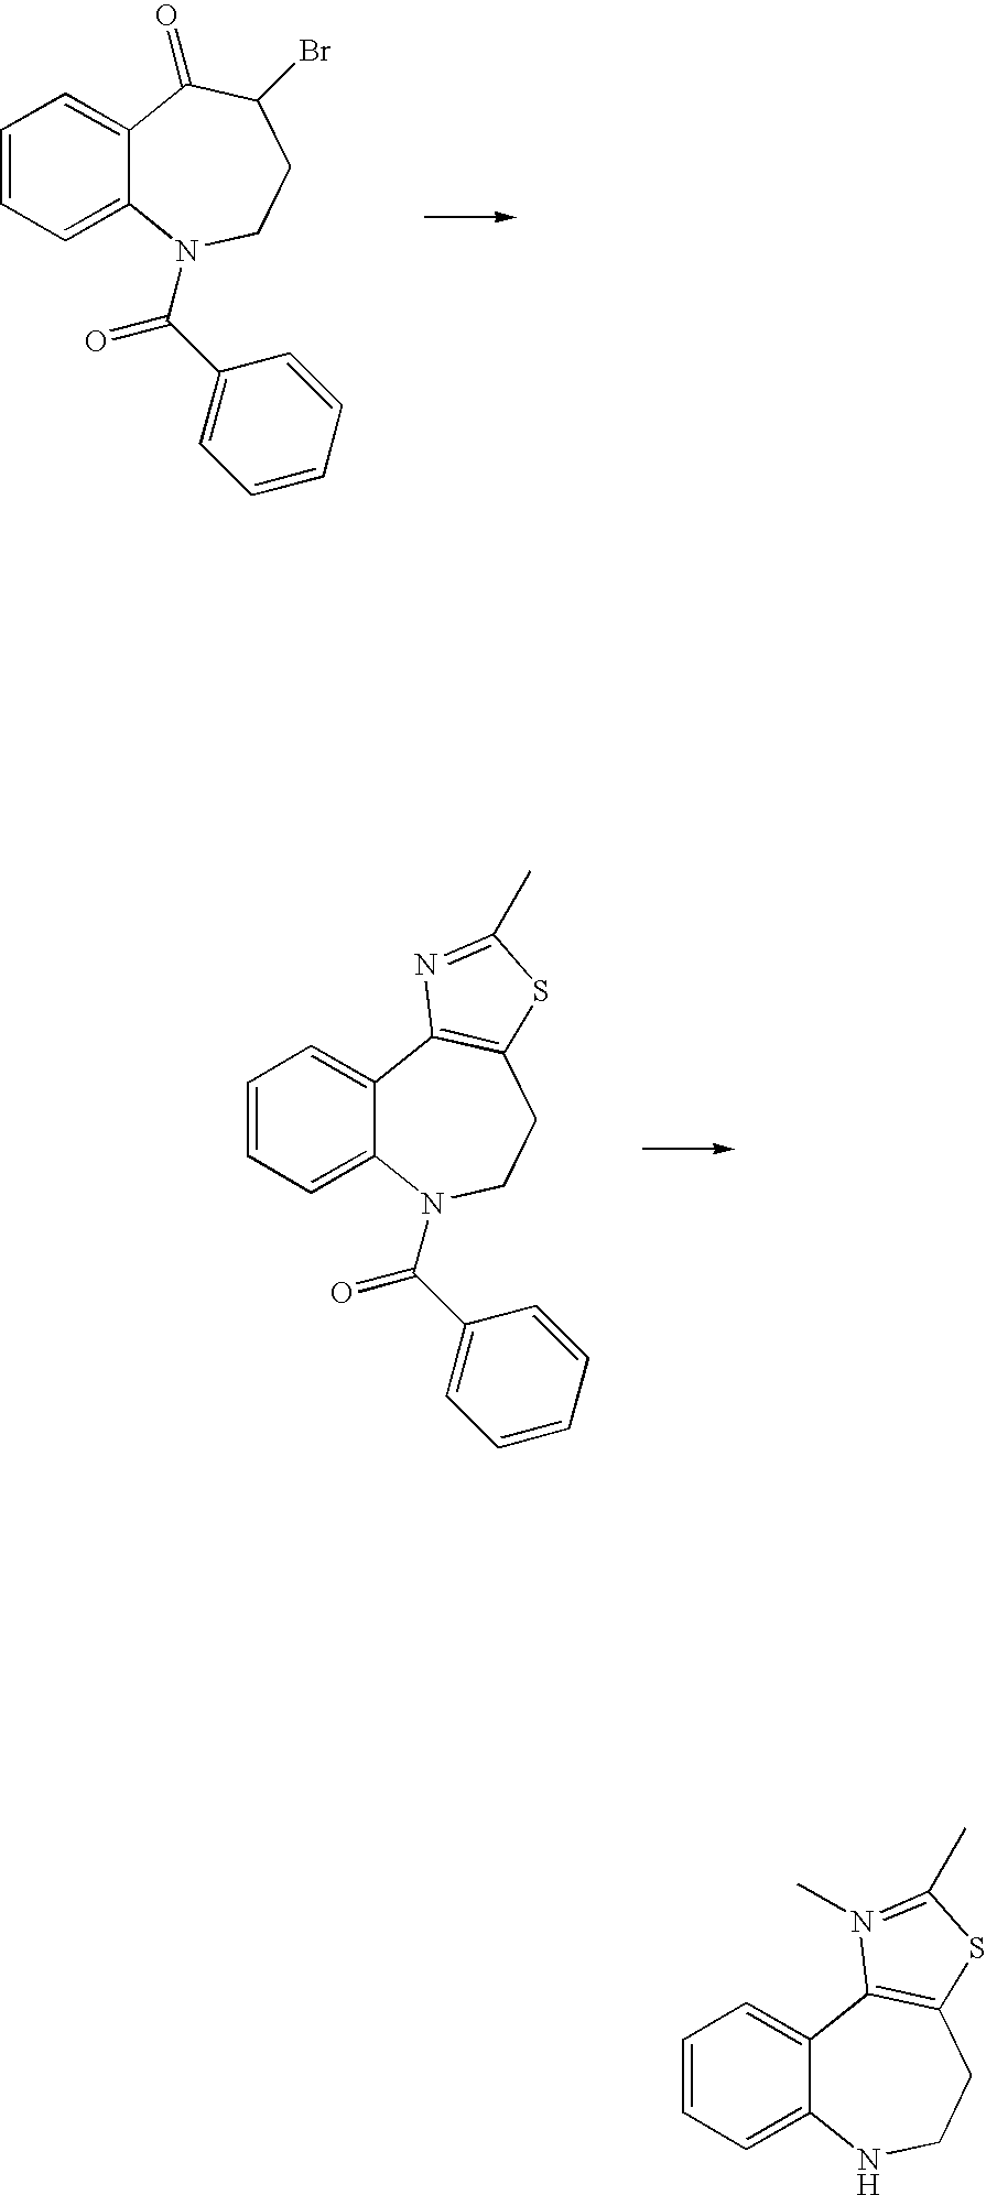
C12=CC=CC=C1N(C(C1=CC=CC=C1)=O)CCC(Br)C2=O.C12=CC=CC=C1N(C(C1=CC=CC=C1)=O)CCC1=C2N=C(C)S1.C12=CC=CC=C1NCCC1=C2N(C)=C(C)S1
